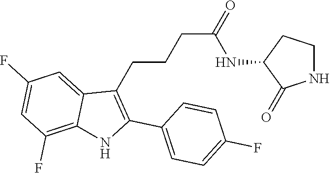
C1(F)=CC=C(C2=C(CCCC(=O)NC3C(=O)NCC3)C3=CC(F)=CC(F)=C3N2)C=C1
